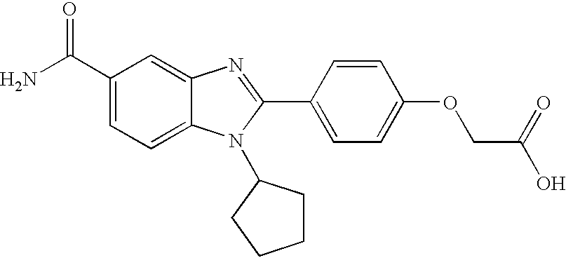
NC(C1=CC=C2C(=C1)N=C(C1=CC=C(OCC(O)=O)C=C1)N2C1CCCC1)=O
